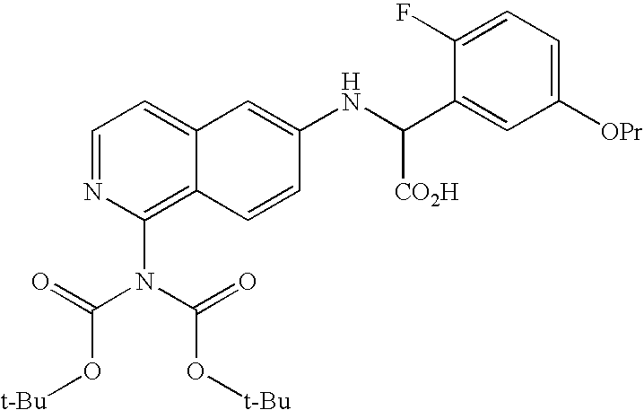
C1=NC(N(C(=O)O[t-Bu])C(=O)O[t-Bu])=C2C(=C1)C=C(NC(C1=CC([OPr])=CC=C1F)[CO2H])C=C2
